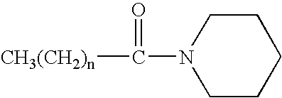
[CH3(CH2)n]C(=O)N1CCCCC1
